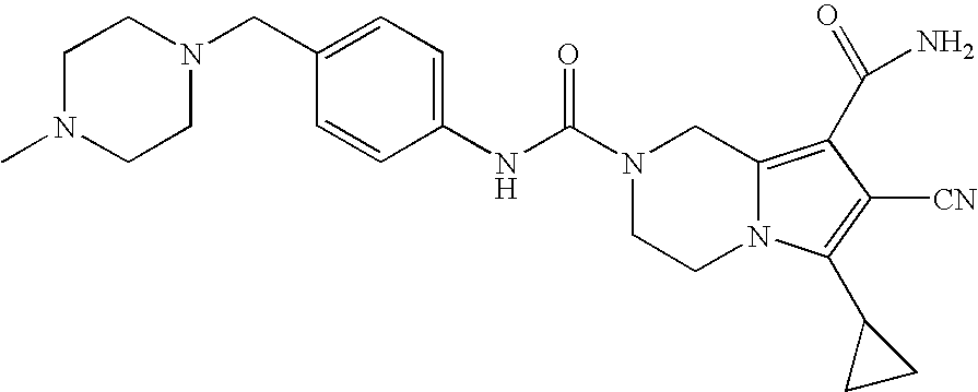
C1(CN2CCN(C)CC2)=CC=C(NC(N2CCN3C(=C(C(N)=O)C([CN])=C3C3CC3)C2)=O)C=C1
